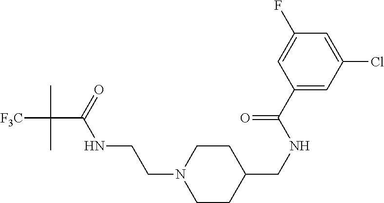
[F3C]C(C(=O)NCCN1CCC(CNC(C2=CC(Cl)=CC(F)=C2)=O)CC1)(C)C
